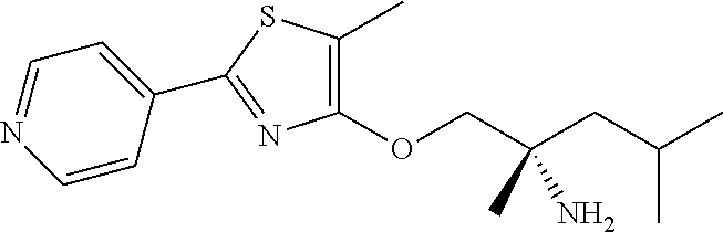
C1(OCC(CC(C)C)(C)N)=C(C)SC(C2=CC=NC=C2)=N1
